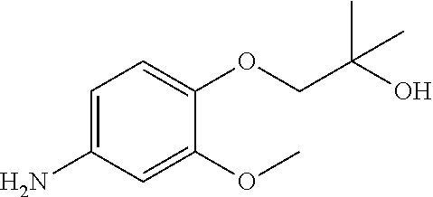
C1=C(N)C=C(OC)C(OCC(O)(C)C)=C1
